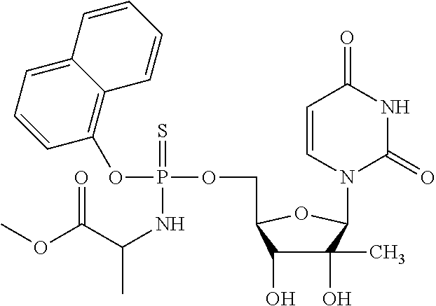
C1(O)(C)C(O)C(COP(OC2=C3C(=CC=C2)C=CC=C3)(=S)NC(C(=O)OC)C)OC1N1C(=O)NC(=O)C=C1
